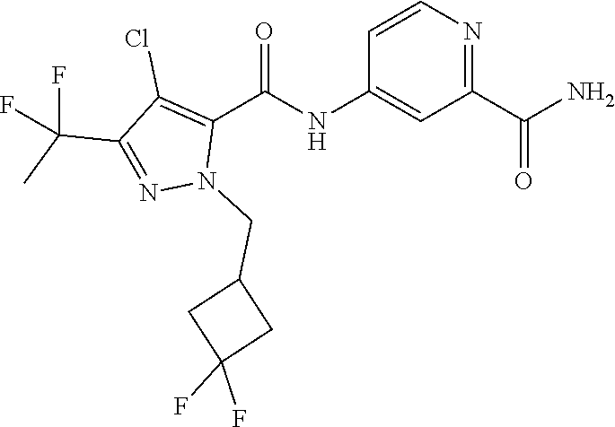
C1=CN=C(C(N)=O)C=C1NC(C1=C(Cl)C(C(C)(F)F)=NN1CC1CC(F)(F)C1)=O
